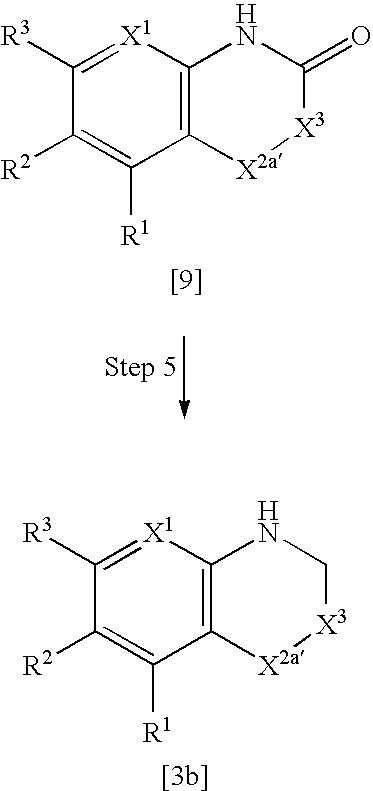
C12=C([X1]=C([R3])C([R2])=C1[R1])NC(=O)[X3][X2a]2.C12=C([X1]=C([R3])C([R2])=C1[R1])NC[X3][X2a]2
